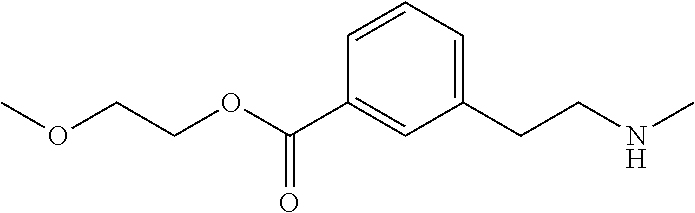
C1(CCNC)=CC=CC(C(OCCOC)=O)=C1
